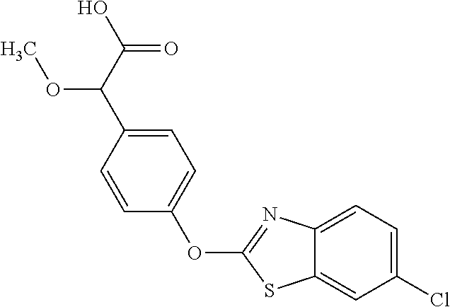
C1(Cl)=CC=C2C(=C1)SC(OC1=CC=C(C(OC)C(O)=O)C=C1)=N2
